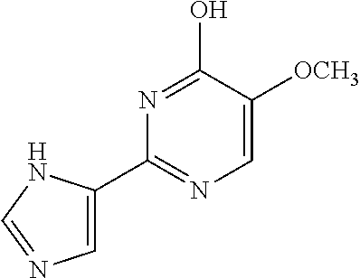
N1=C(C2=CN=CN2)N=C(O)C([OCH3])=C1
